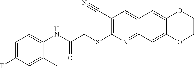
C12=NC(SCC(NC3=CC=C(F)C=C3C)=O)=C(C#N)C=C1C=C1OCCOC1=C2
